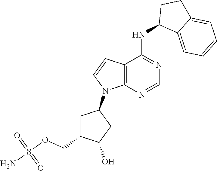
C12=C(N=CN=C1NC1C3=CC=CC=C3CC1)N(C1CC(COS(N)(=O)=O)C(O)C1)C=C2
